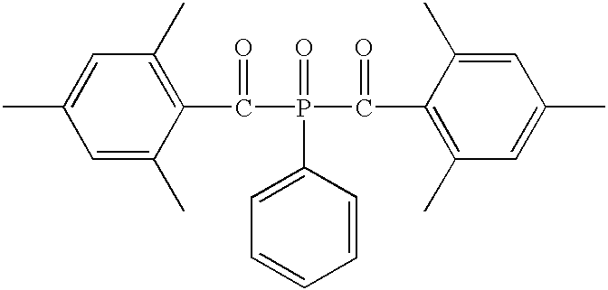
C1=C(C)C(C(P(=O)(C(C2=C(C)C=C(C)C=C2C)=O)C2=CC=CC=C2)=O)=C(C)C=C1C
